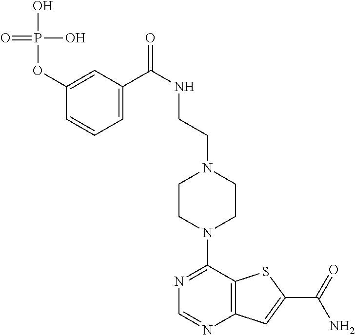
N1=C(N2CCN(CCNC(C3=CC=CC(OP(O)(O)=O)=C3)=O)CC2)C2=C(N=C1)C=C(C(=O)N)S2
